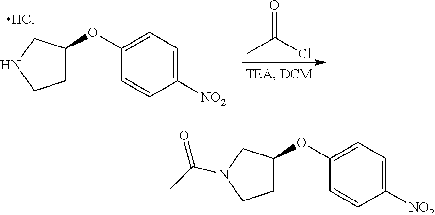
C1(OC2=CC=C([NO2])C=C2)CCN(C(C)=O)C1.C1(OC2=CC=C([NO2])C=C2)CCNC1.Cl.CC(Cl)=O
